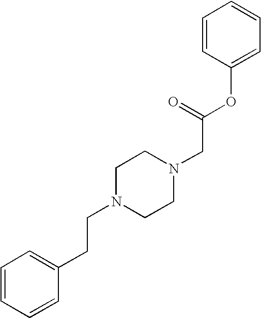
C1=CC=CC(CCN2CCN(CC(OC3=CC=CC=C3)=O)CC2)=C1
